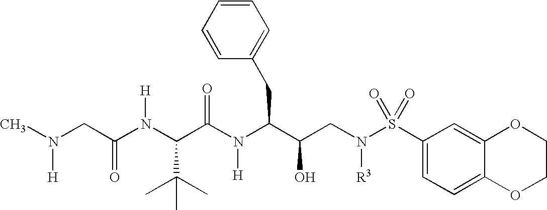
C(N(C(C(N(C(C(CN(S(C1=CC=C2C(=C1)OCCO2)(=O)=O)[R3])O)CC1=CC=CC=C1)[H])=O)C(C)(C)C)[H])(CN(C)[H])=O
